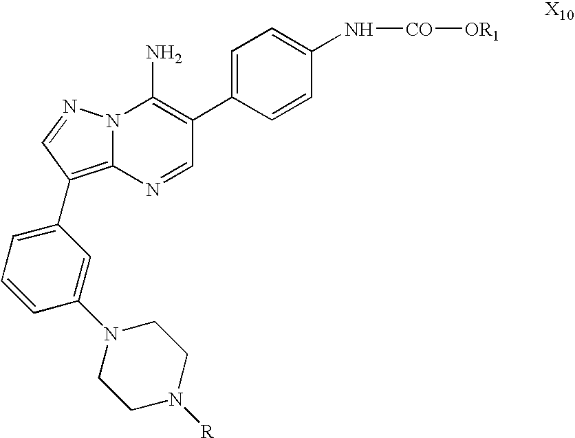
N12C(=C(C3=CC=CC(N4CCN([R])CC4)=C3)C=N1)N=CC(C1=CC=C(N[CO][OR1])C=C1)=C2N
